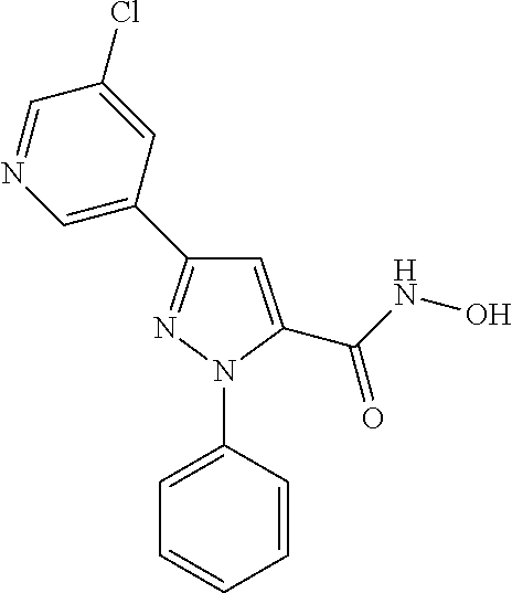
C1=C(C(NO)=O)N(C2=CC=CC=C2)N=C1C1=CN=CC(Cl)=C1
